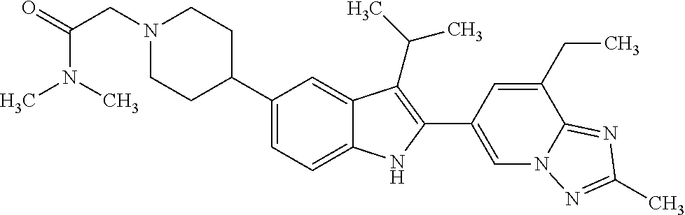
C1(C2CCN(CC(N(C)C)=O)CC2)=CC=C2C(=C1)C(C(C)C)=C(C1=CN3C(=NC(C)=N3)C(CC)=C1)N2
